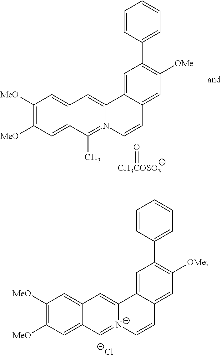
C12=CC(C3=CC=CC=C3)=C([OMe])C=C1C=C[N+]1=CC3=CC([MeO])=C([MeO])C=C3C=C21.[Cl-].[CH3COSO3]=O.C12=CC(C3=CC=CC=C3)=C([OMe])C=C1C=C[N+]1=C(C)C3=CC([MeO])=C([MeO])C=C3C=C21
